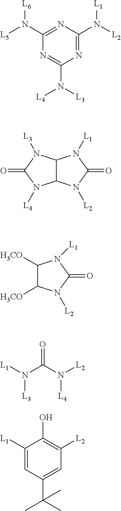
C1(N([L6])[L5])=NC(N([L2])[L1])=NC(N([L4])[L3])=N1.C12C(N([L3])C(=O)N1[L4])N([L1])C(=O)N2[L2].C1([H3CO])C([H3CO])N([L2])C(=O)N1[L1].[L1]N(C(N([L2])[L4])=O)[L3].C1([L1])=CC(C(C)(C)C)=CC([L2])=C1O
